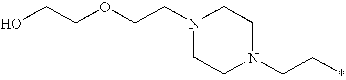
N1(CCOCCO)CCN(CC*)CC1
